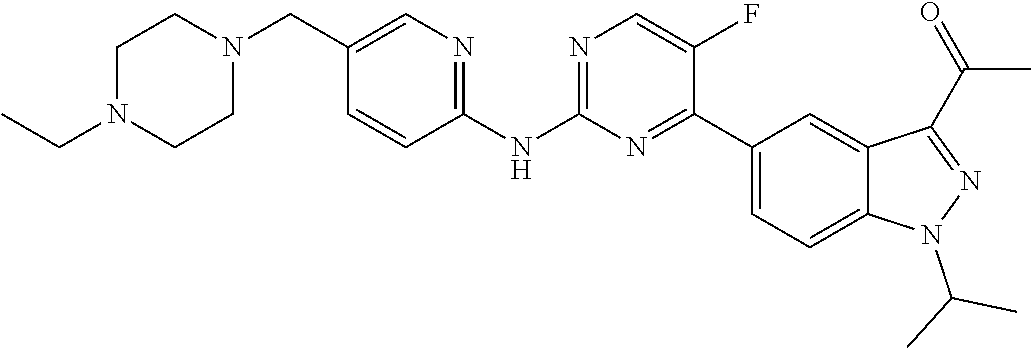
C1(NC2=NC=C(CN3CCN(CC)CC3)C=C2)=NC=C(F)C(C2=CC=C3C(=C2)C(C(=O)C)=NN3C(C)C)=N1
